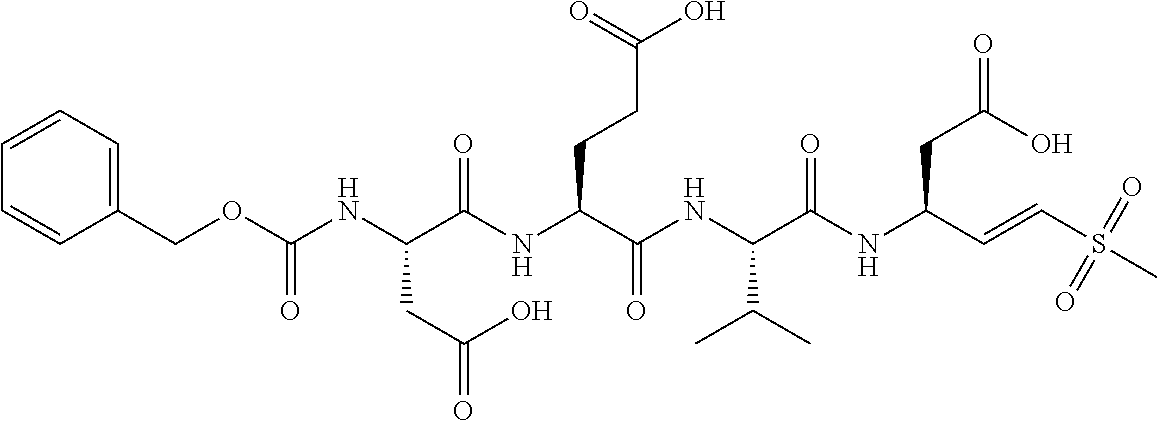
N(C(C(NC(C(NC(C=CS(C)(=O)=O)CC(=O)O)=O)C(C)C)=O)CCC(O)=O)C(C(NC(OCC1=CC=CC=C1)=O)CC(=O)O)=O
